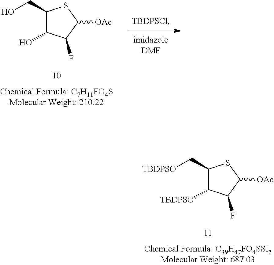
C1(C[TBDPSO])C([TBDPSO])C(F)C([OAc])S1.C1(CO)C(O)C(F)C([OAc])S1
